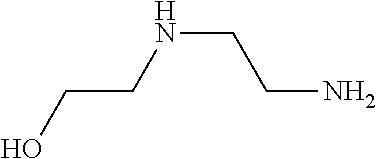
C(CNCCN)O
